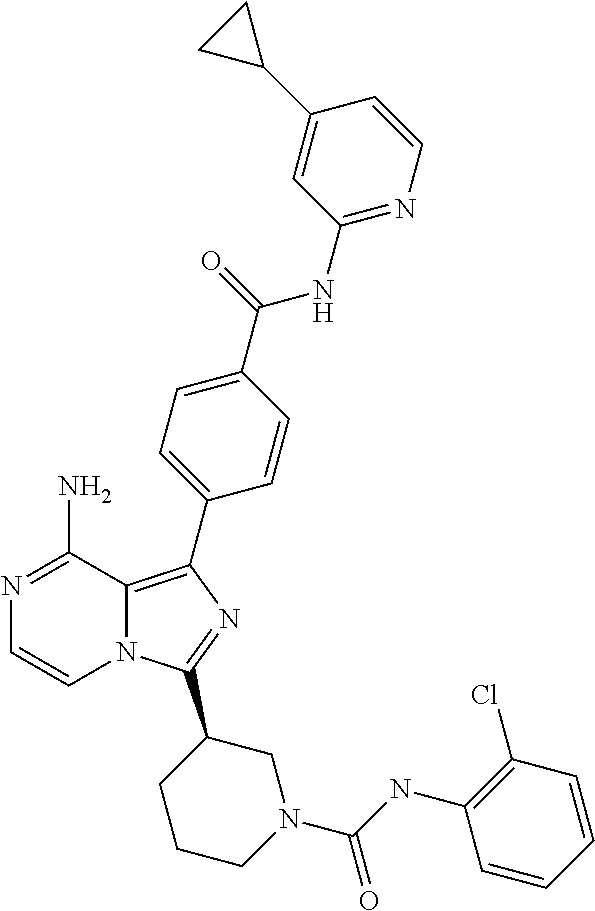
N1=C(N)C2=C(C3=CC=C(C(=O)NC4=NC=CC(C5CC5)=C4)C=C3)N=C(C3CCCN(C(NC4=C(Cl)C=CC=C4)=O)C3)N2C=C1
